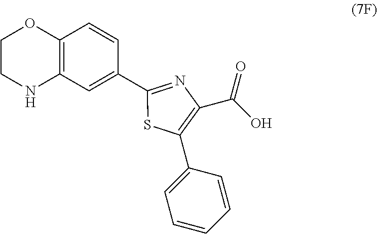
C1CNC2=C(O1)C=CC(C1=NC(C(O)=O)=C(C3=CC=CC=C3)S1)=C2
